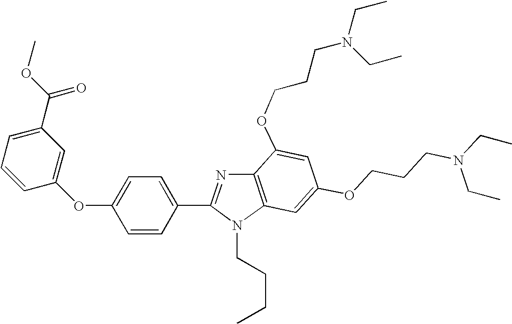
C12=C(N(CCCC)C(C3=CC=C(OC4=CC(C(OC)=O)=CC=C4)C=C3)=N1)C=C(OCCCN(CC)CC)C=C2OCCCN(CC)CC
